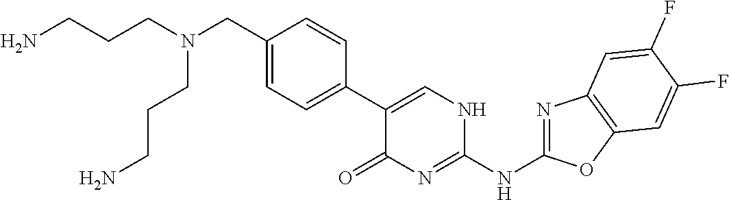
C1(C2=CC=C(CN(CCCN)CCCN)C=C2)=CNC(NC2=NC3=C(O2)C=C(F)C(F)=C3)=NC1=O
